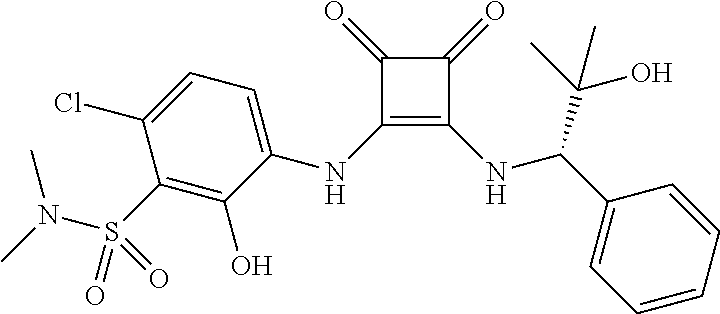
C1(=O)C(=O)C(NC2=CC=C(Cl)C(S(=O)(N(C)C)=O)=C2O)=C1NC(C1=CC=CC=C1)C(C)(O)C
